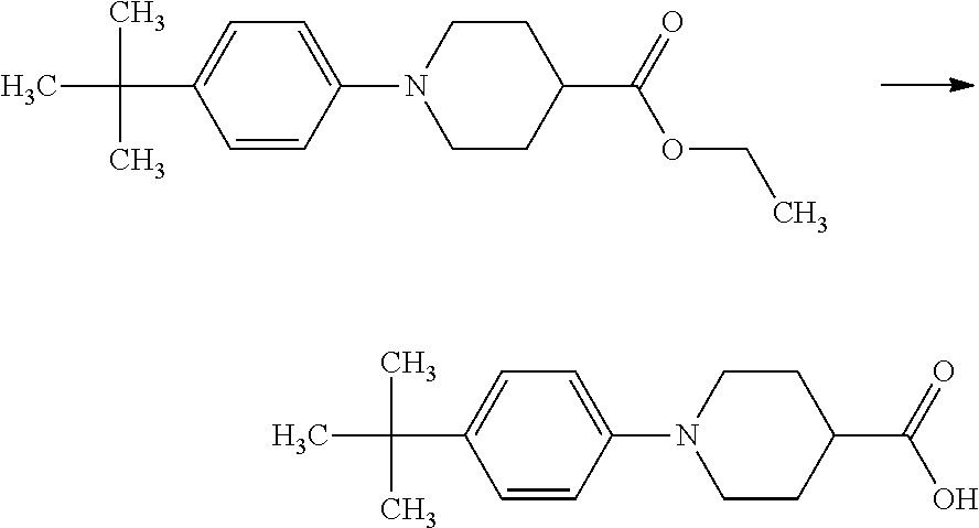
C1=CC(N2CCC(C(=O)OCC)CC2)=CC=C1C(C)(C)C.C1=CC(N2CCC(C(=O)O)CC2)=CC=C1C(C)(C)C
